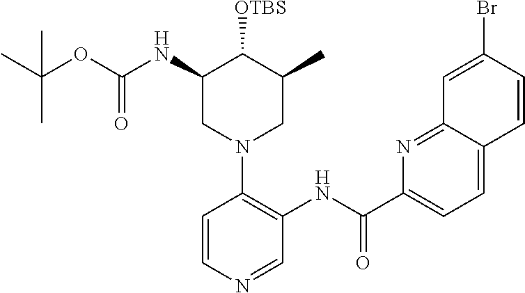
C1(NC(=O)OC(C)(C)C)CN(C2=C(NC(C3=CC=C4C(=N3)C=C(Br)C=C4)=O)C=NC=C2)CC(C)C1[OTBS]
